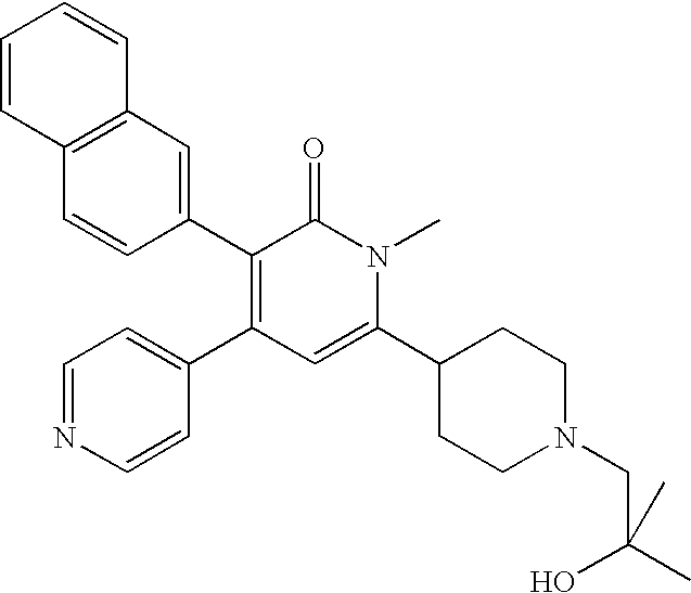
C12=C(C=C(C3=C(C4=CC=NC=C4)C=C(C4CCN(CC(O)(C)C)CC4)N(C)C3=O)C=C1)C=CC=C2
